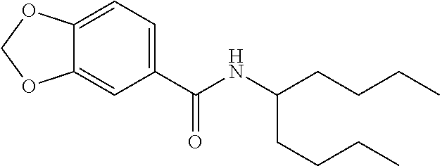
C12=CC=C(C(NC(CCCC)CCCC)=O)C=C1OCO2
